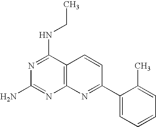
N1=C(NCC)C2=C(N=C1N)N=C(C1=CC=CC=C1C)C=C2
